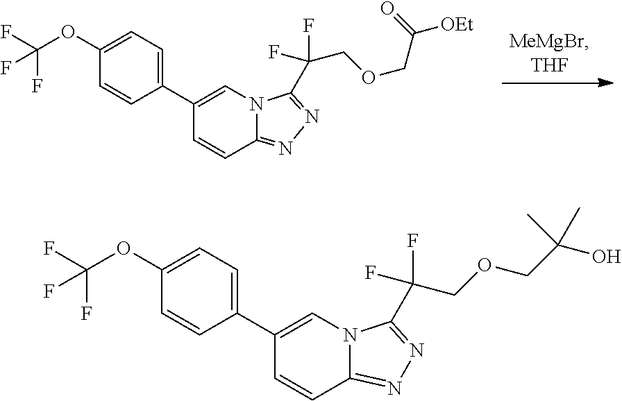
C1=CC2=NN=C(C(COCC([OEt])=O)(F)F)N2C=C1C1=CC=C(OC(F)(F)F)C=C1.C1=CC2=NN=C(C(F)(F)COCC(O)(C)C)N2C=C1C1=CC=C(OC(F)(F)F)C=C1
